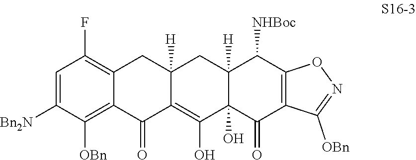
C1([Bn2N])=CC(F)=C2C(=C1[OBn])C(=O)C1=C(O)C3(O)C([H])(CC1([H])C2)C([NHBoc])C1=C(C3=O)C([OBn])=NO1
